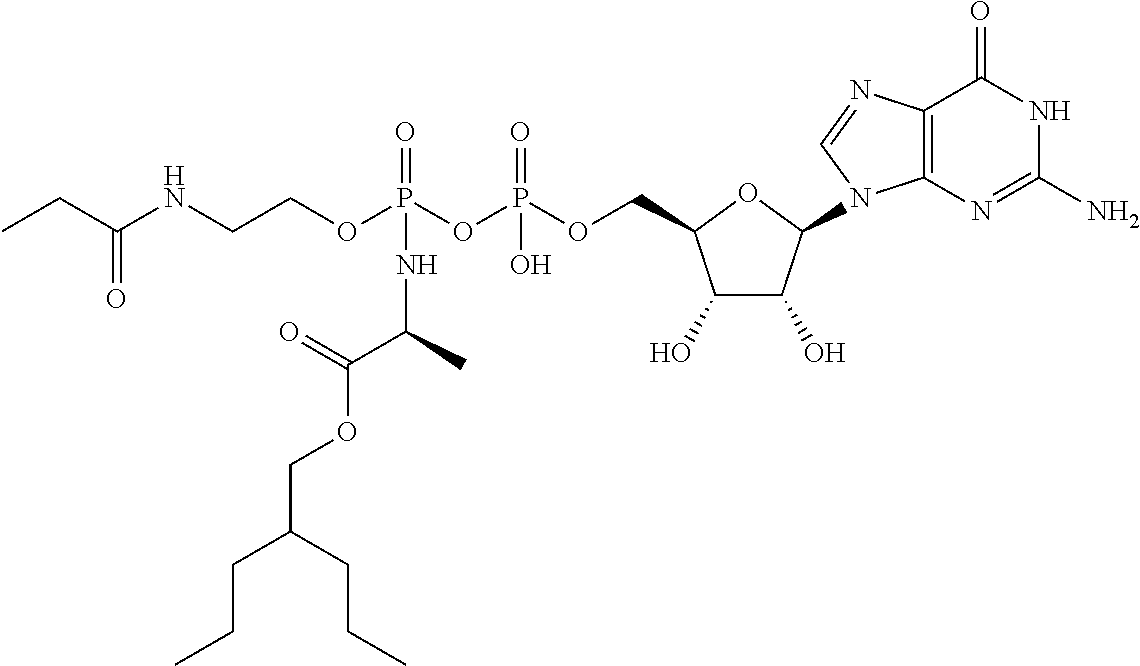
C1(O)C(O)C(N2C3=C(C(=O)NC(N)=N3)N=C2)OC1COP(OP(OCCNC(CC)=O)(=O)NC(C(=O)OCC(CCC)CCC)C)(=O)O
